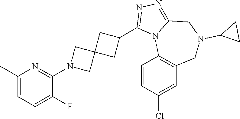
C1(N2CC3(C2)CC(C2=NN=C4N2C2=C(CN(C5CC5)C4)C=C(Cl)C=C2)C3)=NC(C)=CC=C1F
